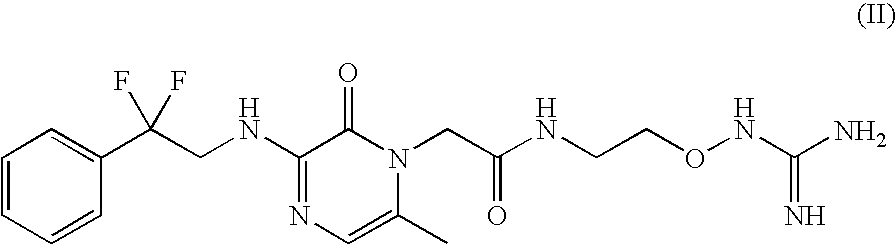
C(F)(CNC1=NC=C(C)N(CC(NCCONC(N)=N)=O)C1=O)(C1=CC=CC=C1)F
